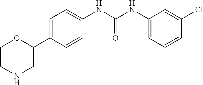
C1(NC(NC2=CC=C(C3CNCCO3)C=C2)=O)=CC=CC(Cl)=C1
